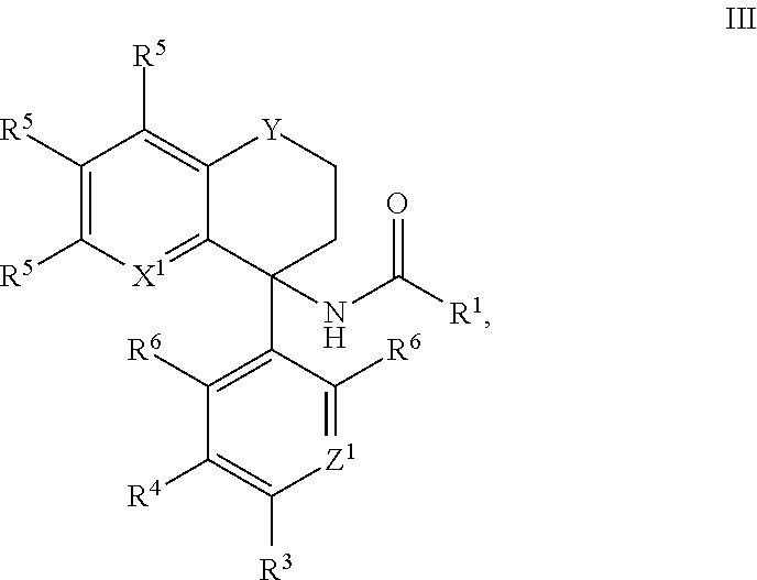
C1([R5])=C([R5])[X1]=C2C(=C1[R5])[Y]CCC2(NC([R1])=O)C1=C([R6])C([R4])=C([R3])[Z1]=C1[R6]
